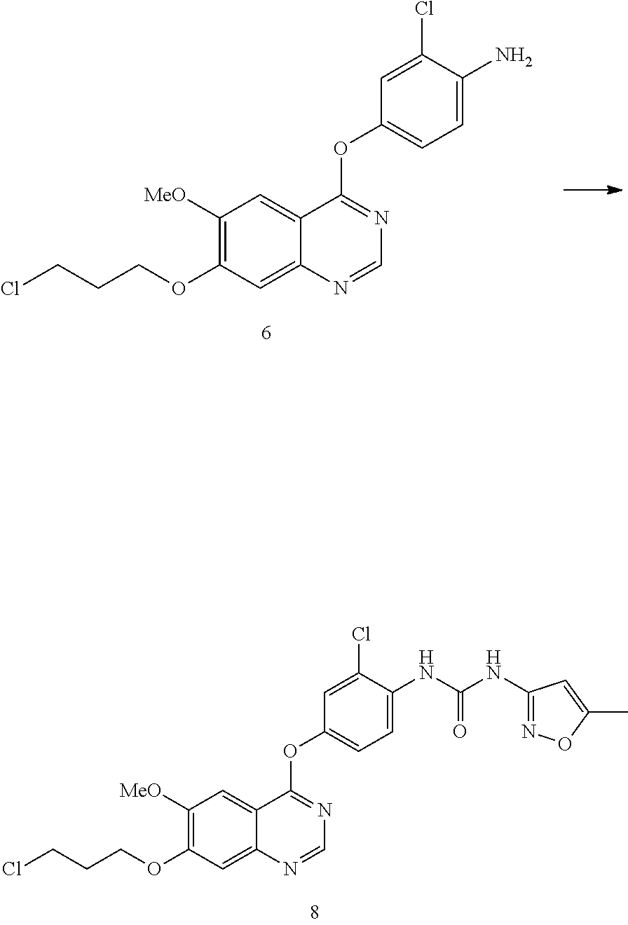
C1([MeO])=C(OCCCCl)C=C2C(=C1)C(OC1=CC=C(N)C(Cl)=C1)=NC=N2.C1([MeO])=C(OCCCCl)C=C2C(=C1)C(OC1=CC=C(NC(NC3=NOC(C)=C3)=O)C(Cl)=C1)=NC=N2
